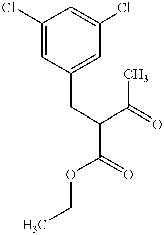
C1(Cl)=CC(CC(C(C)=O)C(=O)OCC)=CC(Cl)=C1
